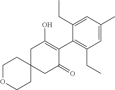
C12(CC(=O)C(C3=C(CC)C=C(C)C=C3CC)=C(O)C1)CCOCC2
